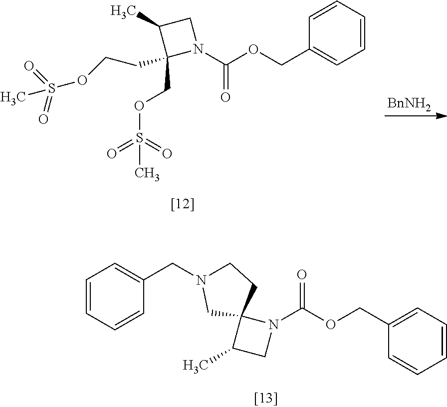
C1=CC=C(COC(N2CC(C)C23CN(CC2=CC=CC=C2)CC3)=O)C=C1.[BnNH2].C1(C)C(CCOS(C)(=O)=O)(COS(C)(=O)=O)N(C(OCC2=CC=CC=C2)=O)C1
